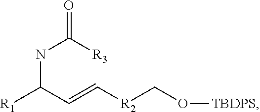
[R1]C(C=C[R2]CO[TBDPS])NC([R3])=O
